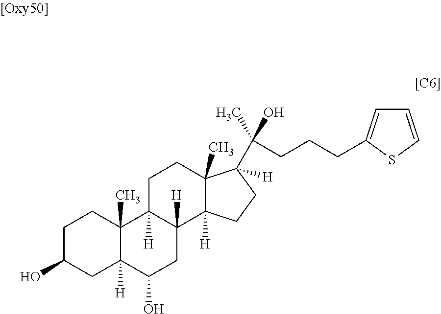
C1C(O)CC2([H])C(C)(C1)C1([H])C([H])(CC2O)C2([H])C(C)(CC1)C([H])(C(C)(CCCC1=CC=CS1)O)CC2
